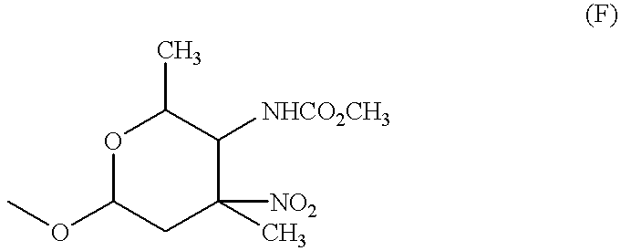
O1C(OC)CC(C)([NO2])C([NHCO2CH3])C1C
